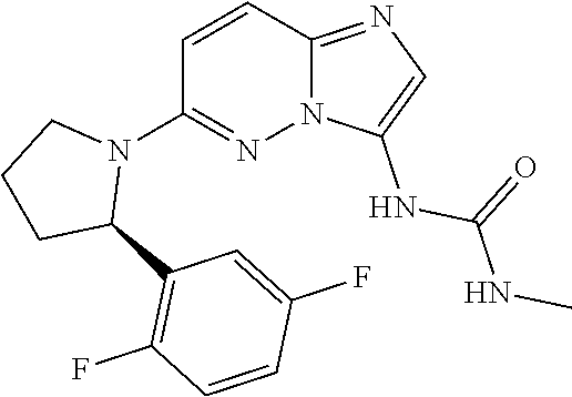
C1=C(F)C=CC(F)=C1C1CCCN1C1=NN2C(=NC=C2NC(=O)NC)C=C1
